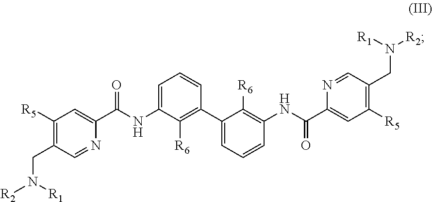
C1=C(NC(C2=CC([R5])=C(CN([R2])[R1])C=N2)=O)C([R6])=C(C2=CC=CC(NC(C3=CC([R5])=C(CN([R2])[R1])C=N3)=O)=C2[R6])C=C1
